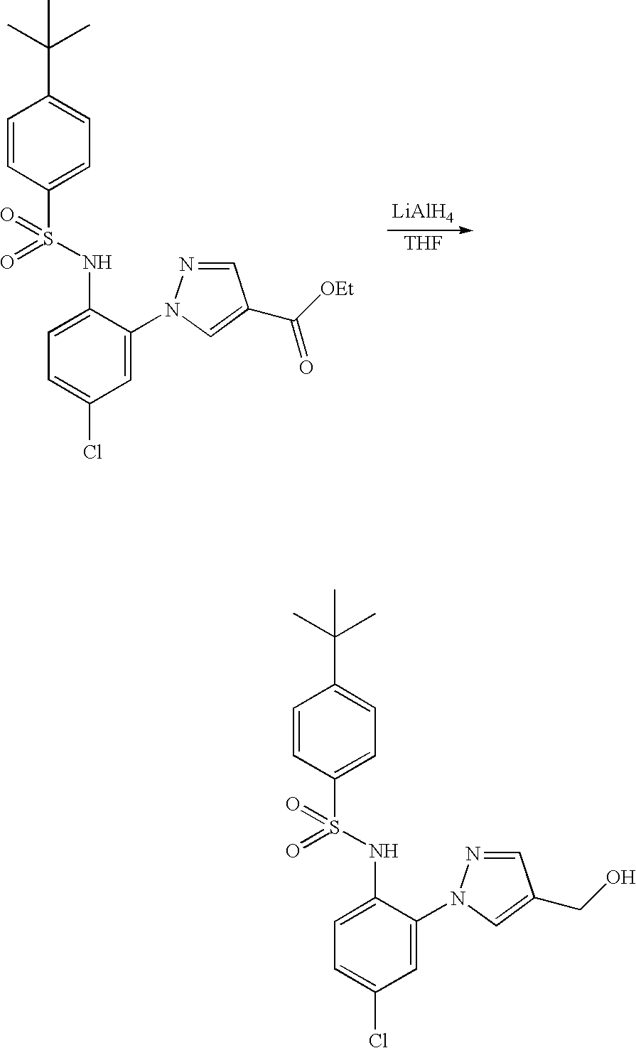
[THF].[LiAlH4].C1=CC(S(NC2=CC=C(Cl)C=C2N2N=CC(C([OEt])=O)=C2)(=O)=O)=CC=C1C(C)(C)C.C1=CC(S(NC2=CC=C(Cl)C=C2N2N=CC(CO)=C2)(=O)=O)=CC=C1C(C)(C)C
